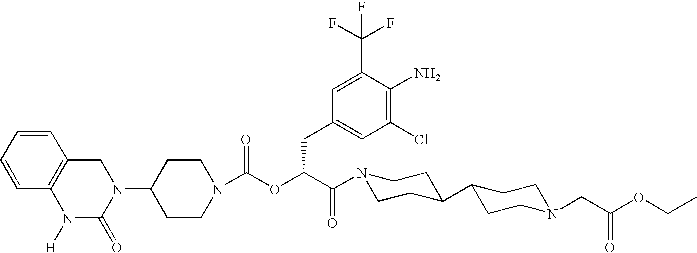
C1(N2CC3=C(N([H])C2=O)C=CC=C3)CCN(C(OC(C(N2CCC(C3CCN(CC(OCC)=O)CC3)CC2)=O)CC2=CC(Cl)=C(N)C(C(F)(F)F)=C2)=O)CC1
